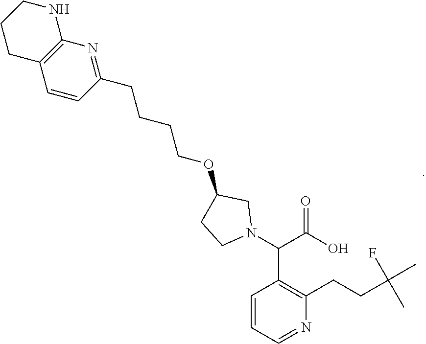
C12=C(C=CC(CCCCOC3CN(C(C4=C(CCC(C)(C)F)N=CC=C4)C(=O)O)CC3)=N1)CCCN2
